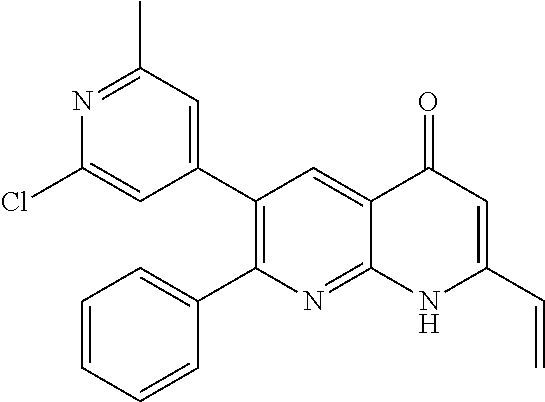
N1=C(C)C=C(C2=C(C3=CC=CC=C3)N=C3C(=C2)C(=O)C=C(C=C)N3)C=C1Cl
